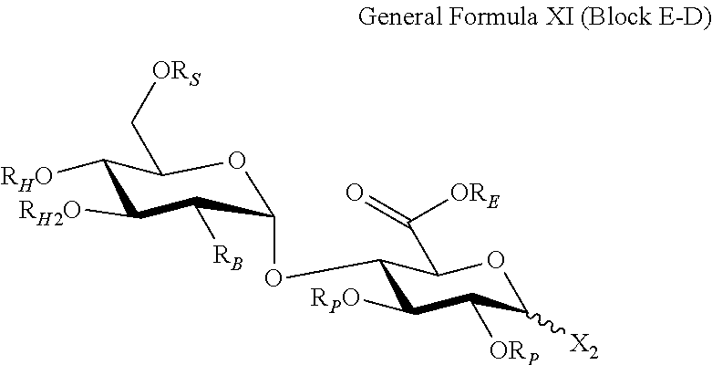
O(C1C([RPO])C([ORP])C([X2])OC1C([ORE])=O)C1C([RB])C([RH2O])C([RHO])C(C[ORS])O1
